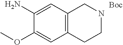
C1(N)=CC2=C(C=C1OC)CCNC2
